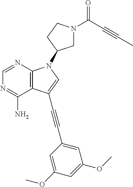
C1=NC2=C(C(N)=N1)C(C#CC1=CC(OC)=CC(OC)=C1)=CN2C1CN(C(C#CC)=O)CC1
